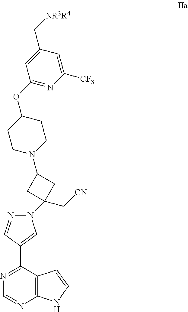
N1=C(C2=CN(C3(C[CN])CC(N4CCC(OC5=NC([CF3])=CC(C[NR3R4])=C5)CC4)C3)N=C2)C2=C(N=C1)NC=C2
